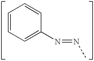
C1=CC=C(N=NC)C=C1
